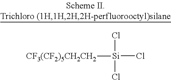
[Si](Cl)(Cl)(Cl)[CF3(CF2)5CH2CH2]
